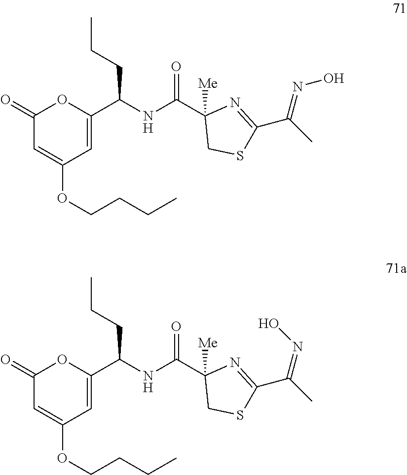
C1(=O)C=C(OCCCC)C=C(C(NC(C2([Me])CSC(C(C)=NO)=N2)=O)CCC)O1.C1(=O)C=C(OCCCC)C=C(C(NC(C2([Me])CSC(C(C)=NO)=N2)=O)CCC)O1
